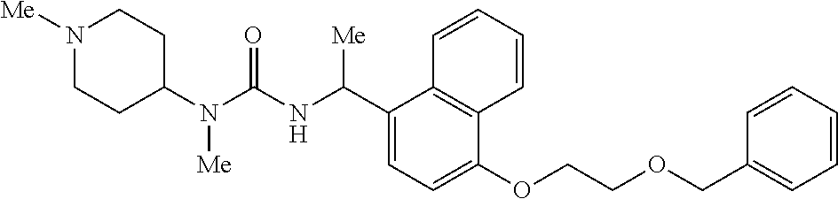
N1([Me])CCC(N(C(NC(C2=CC=C(OCCOCC3=CC=CC=C3)C3=C2C=CC=C3)[Me])=O)[Me])CC1
